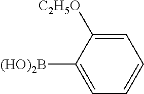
C1=C([C2H5O])C([(HO)2B])=CC=C1
